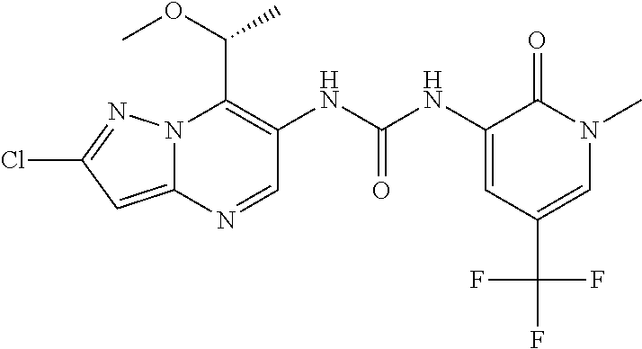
N12C(=CC(Cl)=N1)N=CC(NC(NC1=CC(C(F)(F)F)=CN(C)C1=O)=O)=C2C(OC)C
